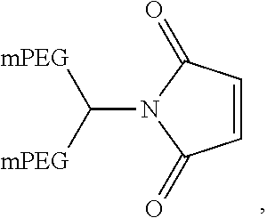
C1=CC(=O)N(C([mPEG])[mPEG])C1=O
